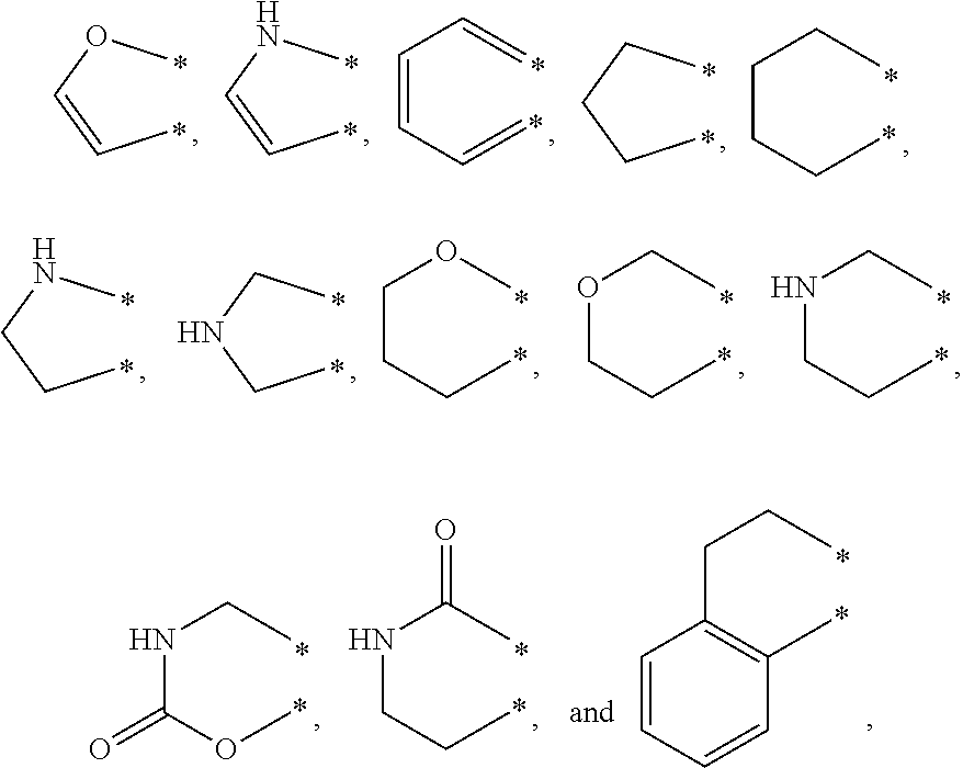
COC=CC.CNC=CC.C(=CC=C)C=C.CCCCC.C(CCC)CC.N(CCC)CC.CNCCC.CCNCC.O(CCC)CC.C(CCC)OC.N(C(OC)=O)CC.N(CCC)C(C)=O.C1=CC=CC(C)=C1CCC
